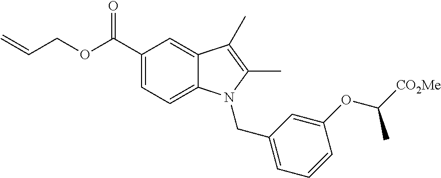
C(=C)COC(C1=CC=C2C(=C1)C(C)=C(C)N2CC1=CC=CC(OC([CO2Me])C)=C1)=O
